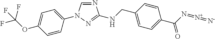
C1=CC(N2C=NC(NCC3=CC=C(C(N=[N+]=[N-])=O)C=C3)=N2)=CC=C1OC(F)(F)F
